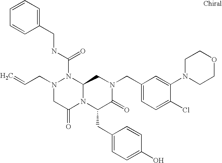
N1(C(NCC2=CC=CC=C2)=O)N(CC=C)CC(=O)N2C1CN(CC1=CC=C(Cl)C(N3CCOCC3)=C1)C(=O)C2CC1=CC=C(O)C=C1
